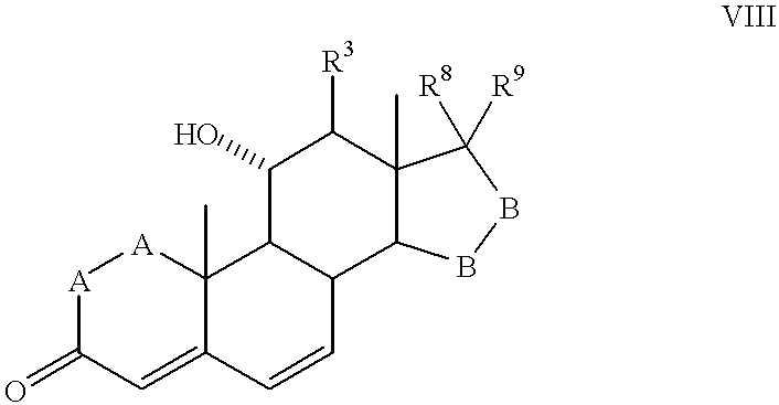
[A]1C(=O)C=C2C(C)([A]1)C1C(C=C2)C2C(C)(C([R3])C1O)C([R8])([R9])BB2
